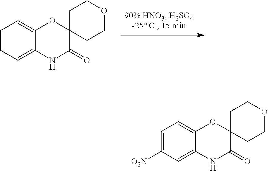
C1=CC=C2C(=C1)OC1(CCOCC1)C(=O)N2.C1=C([O2N])C=C2C(=C1)OC1(CCOCC1)C(=O)N2
